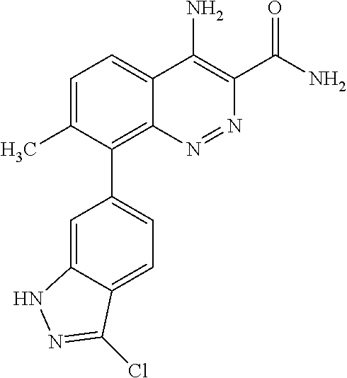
C1=C(C)C(C2=CC=C3C(=C2)NN=C3Cl)=C2C(=C1)C(N)=C(C(N)=O)N=N2
